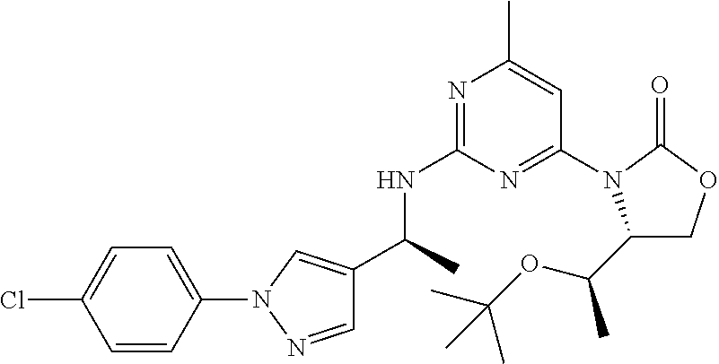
C(C)(NC1=NC(C)=CC(N2C(C(OC(C)(C)C)C)COC2=O)=N1)C1=CN(C2=CC=C(Cl)C=C2)N=C1
